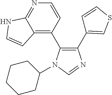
C1(C2=CSC=C2)=C(C2=C3C(=NC=C2)NC=C3)N(C2CCCCC2)C=N1
